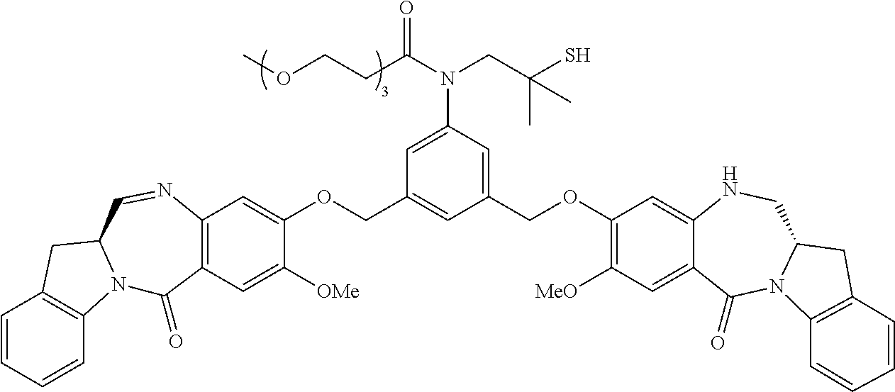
C1=CC=CC2=C1CC1N2C(=O)C2=C(N=C1)C=C(OCC1=CC(COC3=C([MeO])C=C4C(=C3)NCC3N(C4=O)C4=C(C3)C=CC=C4)=CC(N(CC(S)(C)C)C(CCOC)=O)=C1)C([OMe])=C2
